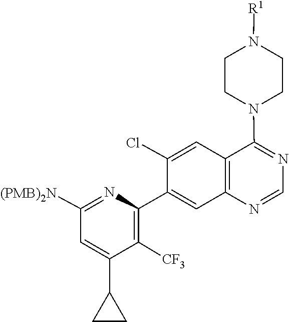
N1=CN=C(N2CCN([R1])CC2)C2=C1C=C(C1=C([CF3])C(C3CC3)=CC([(PMB)2N])=N1)C(Cl)=C2
